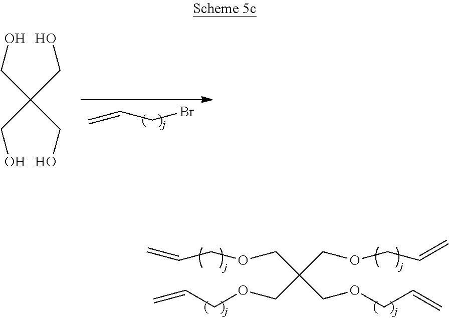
C=CCBr.OCC(CO)(CO)CO.C=CCOCC(COCC=C)(COCC=C)COCC=C
